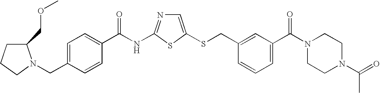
C1=C(SCC2=CC(C(N3CCN(C(=O)C)CC3)=O)=CC=C2)SC(NC(=O)C2=CC=C(CN3C(COC)CCC3)C=C2)=N1
